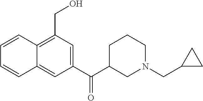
C1=CC2=C(CO)C=C(C(C3CN(CC4CC4)CCC3)=O)C=C2C=C1
